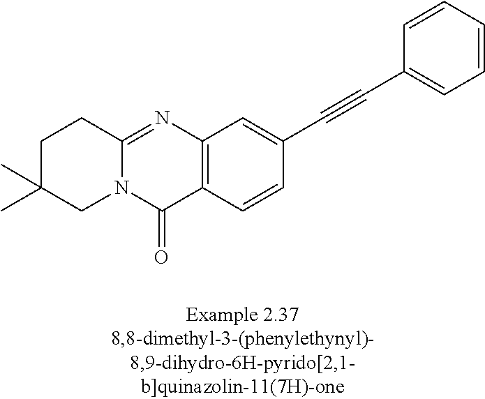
N12C(=NC3=C(C1=O)C=CC(C#CC1=CC=CC=C1)=C3)CCC(C)(C)C2
